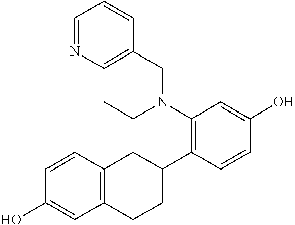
C1=CC2=C(C=C1O)CCC(C1=C(N(CC)CC3=CN=CC=C3)C=C(O)C=C1)C2
